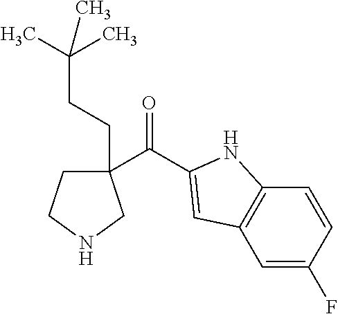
C(=O)(C1(CCC(C)(C)C)CCNC1)C1=CC2=C(C=CC(F)=C2)N1
